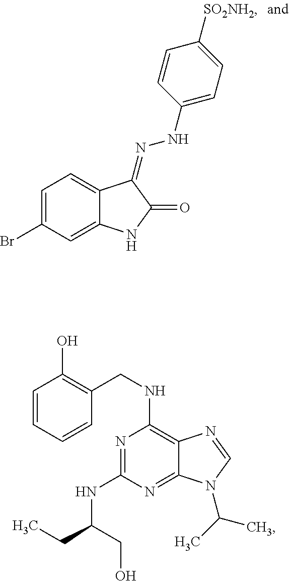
C1=C(Br)C=C2C(=C1)C(=NNC1=CC=C([SO2NH2])C=C1)C(=O)N2.N1=C(NC(CC)CO)N=C2C(=C1NCC1=C(O)C=CC=C1)N=CN2C(C)C
